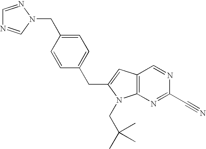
C(C1=CC=C(CC2=CC3=C(N=C(C#N)N=C3)N2CC(C)(C)C)C=C1)N1C=NC=N1
